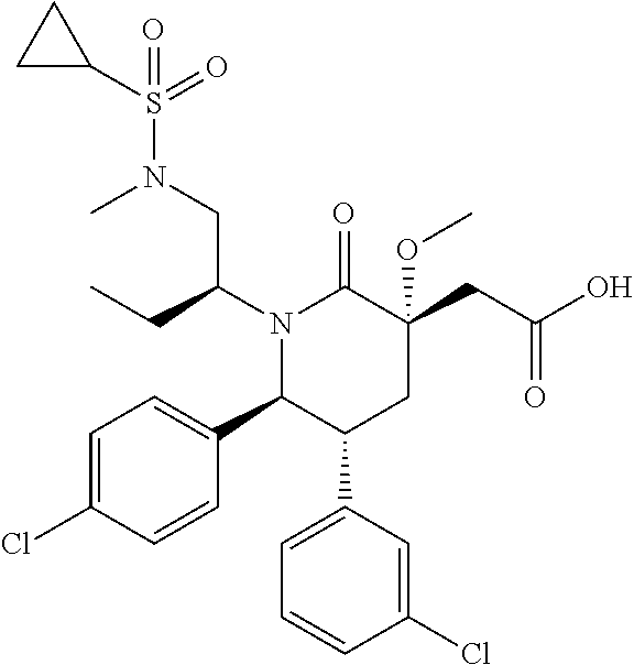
N1(C(CC)CN(S(C2CC2)(=O)=O)C)C(C2=CC=C(Cl)C=C2)C(C2=CC=CC(Cl)=C2)CC(CC(=O)O)(OC)C1=O
